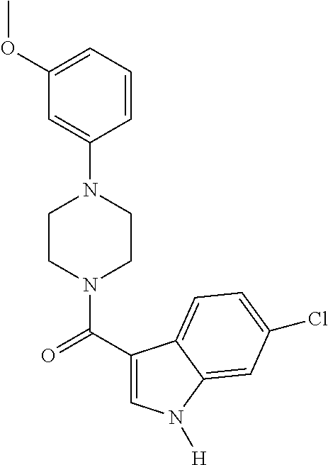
C1(OC)=CC=CC(N2CCN(C(=O)C3=CN([H])C4=CC(Cl)=CC=C34)CC2)=C1
